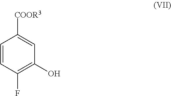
C1=CC(F)=C(O)C=C1[COOR3]
